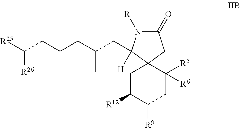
C1(=O)N([R])C([H])(CC(CCCC([R25])[R26])C)C2(C1)CC([R12])C([R9])CC2([R5])[R6]
